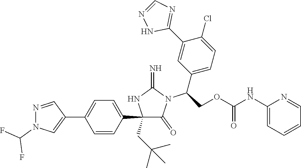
C1(C2=CC=C(C3=CN(C(F)F)N=C3)C=C2)(CC(C)(C)C)C(=O)N(C(C2=CC=C(Cl)C(C3=NC=NN3)=C2)COC(NC2=CC=CC=N2)=O)C(=N)N1
